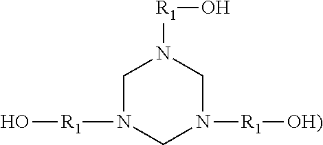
C1N([R1]O)CN([R1][OH)])CN1[R1]O
